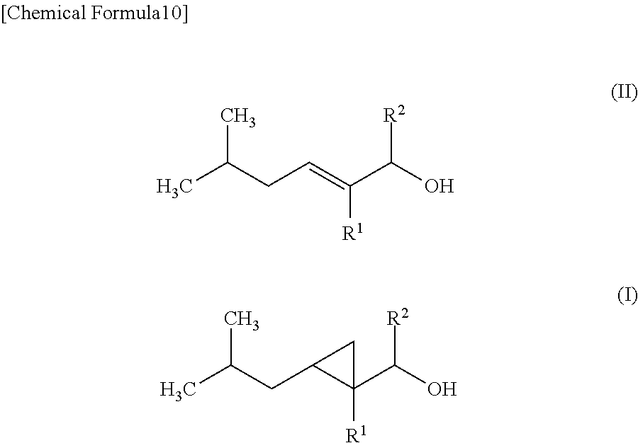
CC(CC=C(C(O)[R2])[R1])C.CC(CC1C(C(O)[R2])([R1])C1)C
